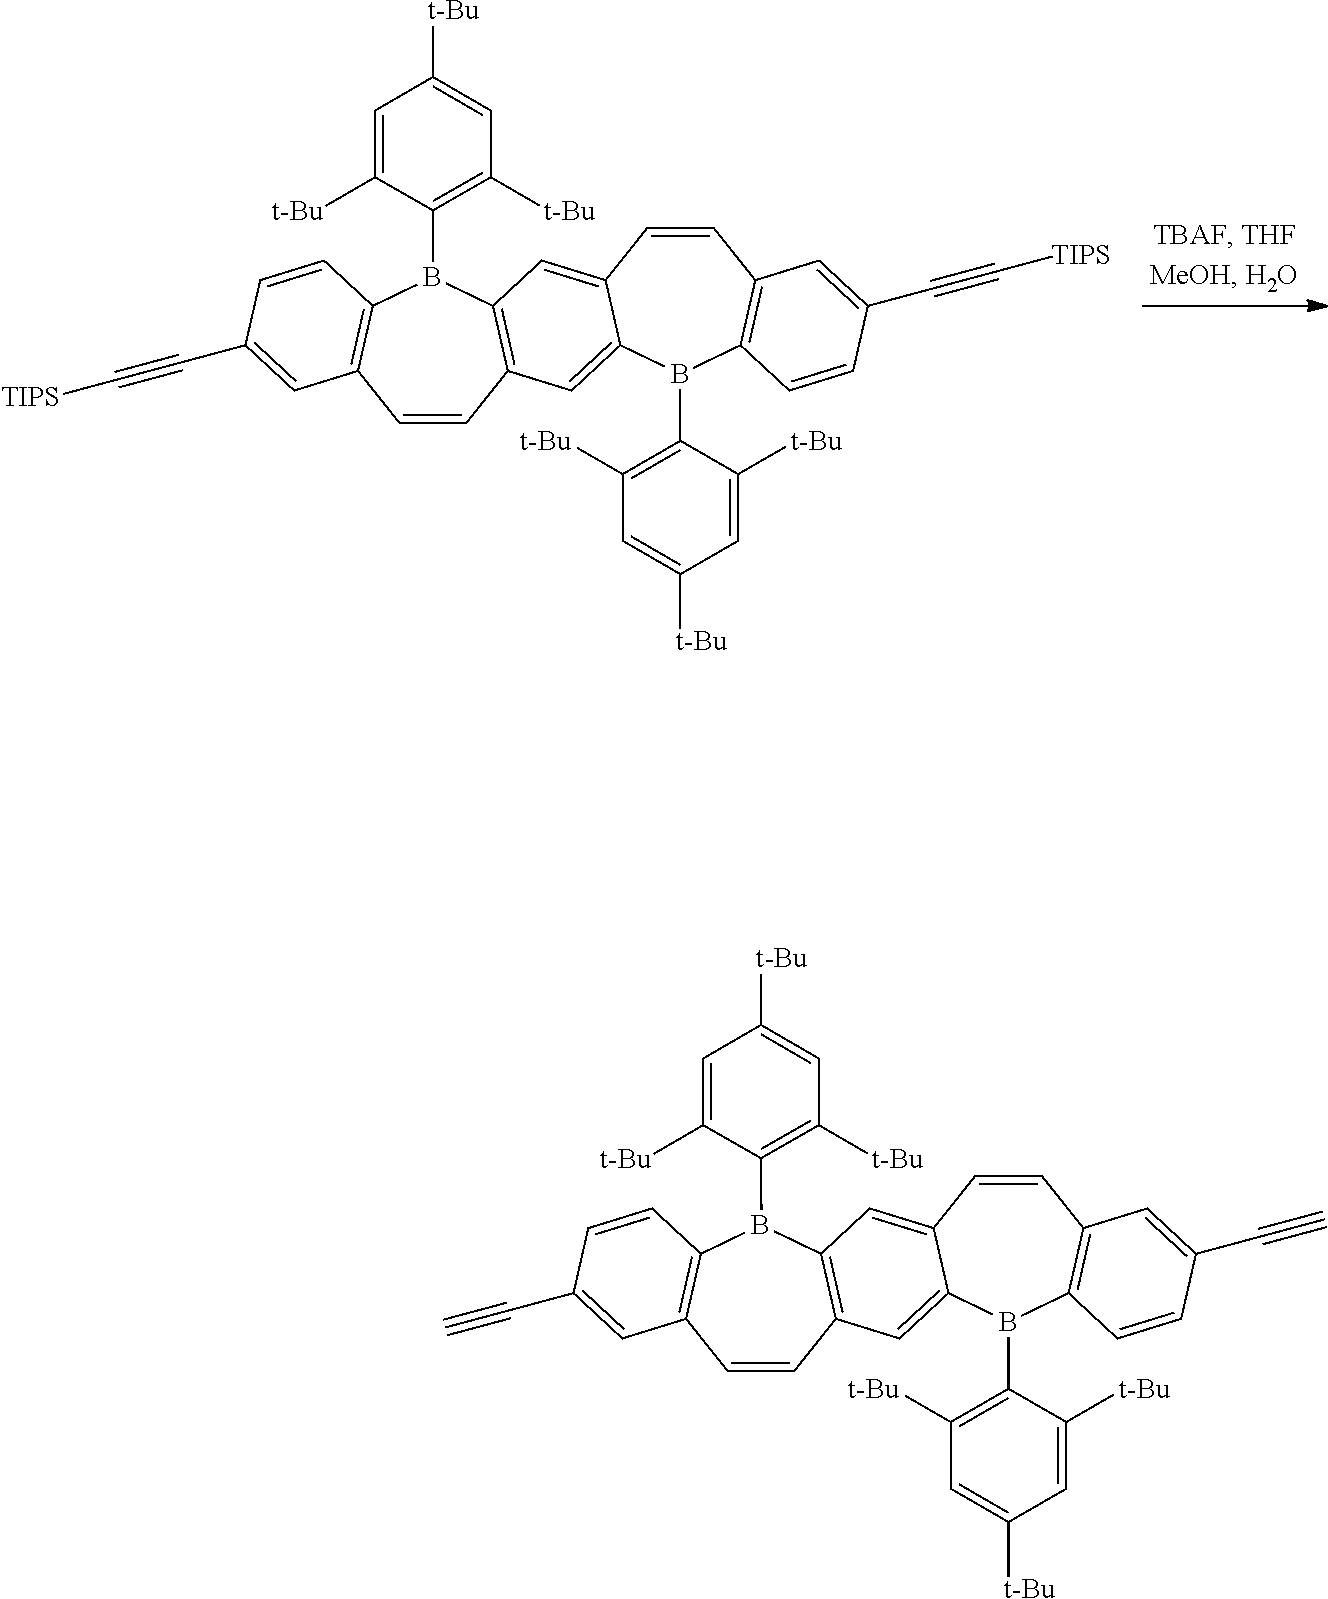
C1=CC2=C(B(C3=C([t-Bu])C=C([t-Bu])C=C3[t-Bu])C3=C1C=C(C#C[TIPS])C=C3)C=C1C(=C2)B(C2=C([t-Bu])C=C([t-Bu])C=C2[t-Bu])C2=C(C=C1)C=C(C#C[TIPS])C=C2.C1=CC2=C(B(C3=C([t-Bu])C=C([t-Bu])C=C3[t-Bu])C3=C1C=C(C#C)C=C3)C=C1C(=C2)B(C2=C([t-Bu])C=C([t-Bu])C=C2[t-Bu])C2=C(C=C1)C=C(C#C)C=C2
